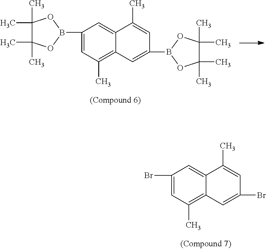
C1(Br)=CC(C)=C2C(=C1)C(C)=CC(Br)=C2.C1(B2OC(C)(C)C(C)(C)O2)=CC(C)=C2C(=C1)C(C)=CC(B1OC(C)(C)C(C)(C)O1)=C2
